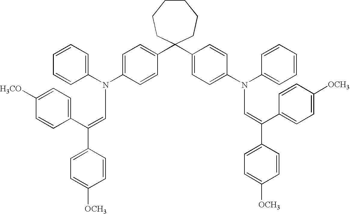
C1=CC=C(N(C2=CC=C(C3(C4=CC=C(N(C5=CC=CC=C5)C=C(C5=CC=C([OCH3])C=C5)C5=CC=C([OCH3])C=C5)C=C4)CCCCCC3)C=C2)C=C(C2=CC=C([OCH3])C=C2)C2=CC=C([H3CO])C=C2)C=C1
